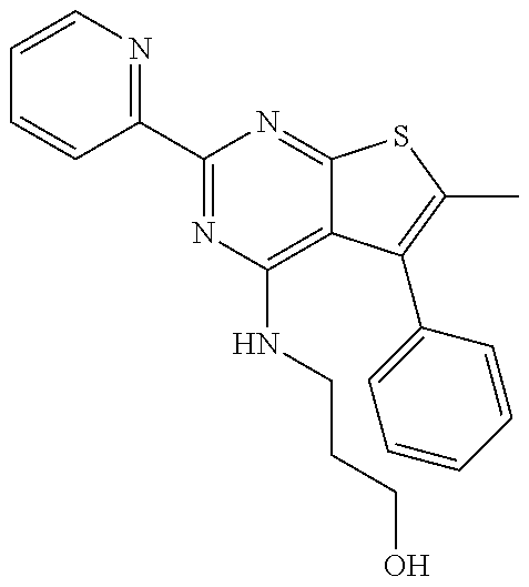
C1=CN=C(C2=NC(NCCCO)=C3C(=N2)SC(C)=C3C2=CC=CC=C2)C=C1
